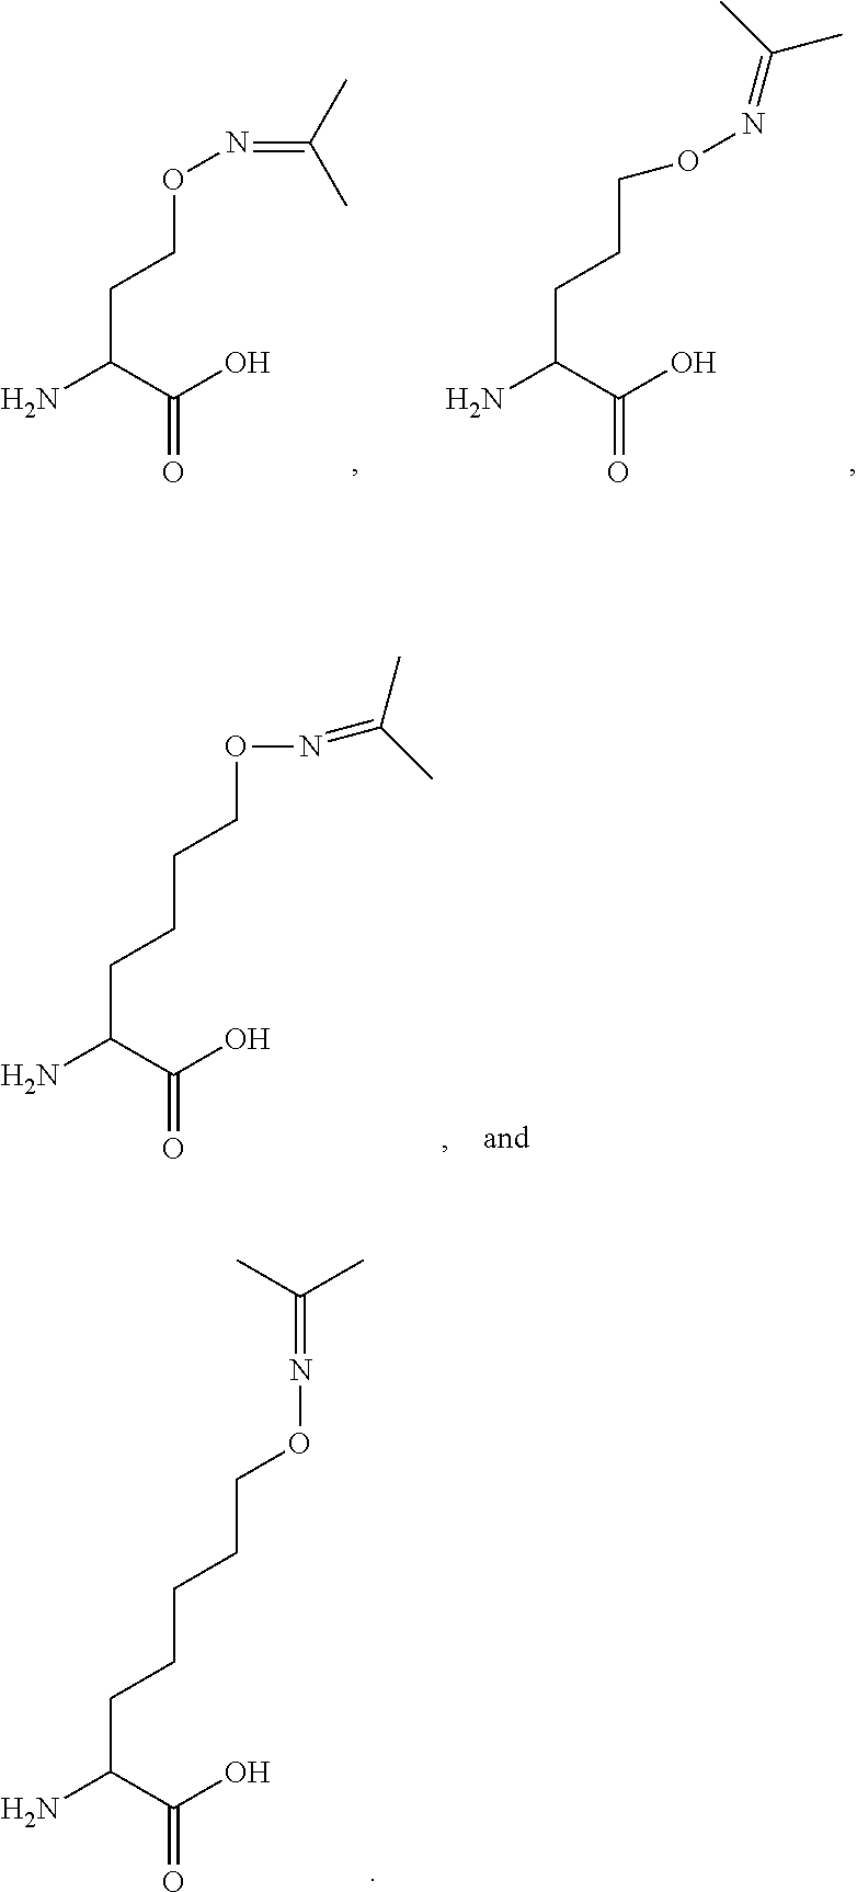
C(C(C(O)=O)N)CCCCON=C(C)C.C(C(C(O)=O)N)CON=C(C)C.C(C(C(O)=O)N)CCON=C(C)C.C(C(C(O)=O)N)CCCON=C(C)C
